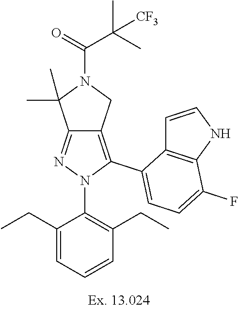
C12=NN(C3=C(CC)C=CC=C3CC)C(C3=CC=C(F)C4=C3C=CN4)=C1CN(C(C(C)(C)[CF3])=O)C2(C)C
